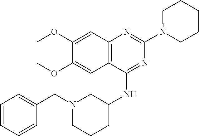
C12=C(C(NC3CN(CC4=CC=CC=C4)CCC3)=NC(N3CCCCC3)=N1)C=C(OC)C(OC)=C2
